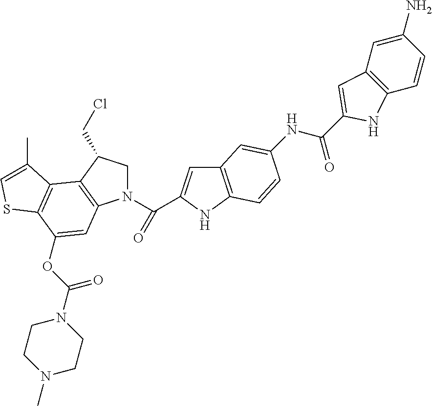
N1(C(=O)C2=CC3=C(N2)C=CC(NC(=O)C2=CC4=C(C=CC(N)=C4)N2)=C3)CC(CCl)C2=C1C=C(OC(N1CCN(C)CC1)=O)C1=C2C(C)=CS1
